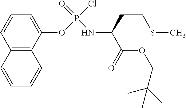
C12=C(C(OP(=O)(Cl)NC(C(=O)OCC(C)(C)C)CCSC)=CC=C1)C=CC=C2
